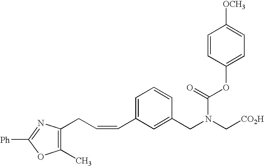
C1(C)=C(CC=CC2=CC=CC(CN(C[CO2H])C(OC3=CC=C([OCH3])C=C3)=O)=C2)N=C([Ph])O1
